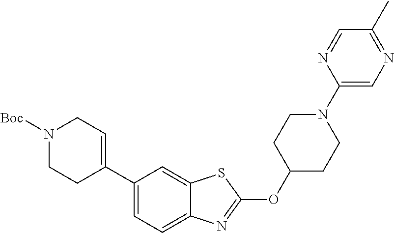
C1(C2=CCN([Boc])CC2)=CC=C2C(=C1)SC(OC1CCN(C3=CN=C(C)C=N3)CC1)=N2
